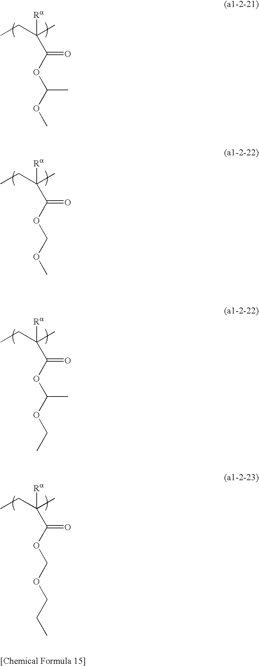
C([Ra])(CC)(C)C(=O)OC(OC)C.C([Ra])(CC)(C)C(=O)OCOC.C([Ra])(CC)(C)C(=O)OC(OCC)C.C([Ra])(CC)(C)C(=O)OCOCCC
